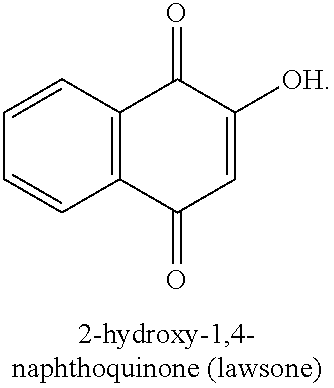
C1=CC2=C(C=C1)C(=O)C=C([OH])C2=O
